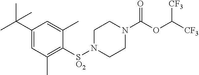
[SO2](N1CCN(C(OC([CF3])[CF3])=O)CC1)C1=C(C)C=C(C(C)(C)C)C=C1C
